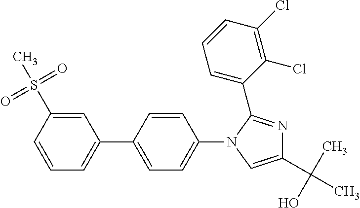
C1=C(C2=CC=C(N3C=C(C(O)(C)C)N=C3C3=CC=CC(Cl)=C3Cl)C=C2)C=C(S(=O)(=O)C)C=C1
